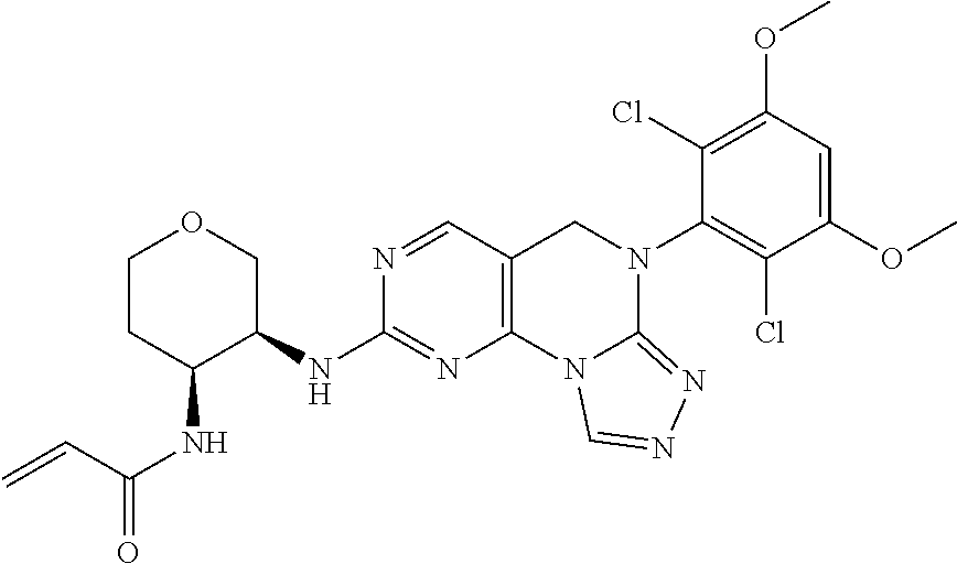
C1CC(NC(=O)C=C)C(NC2=NC3=C(C=N2)CN(C2=C(Cl)C(OC)=CC(OC)=C2Cl)C2=NN=CN32)CO1
